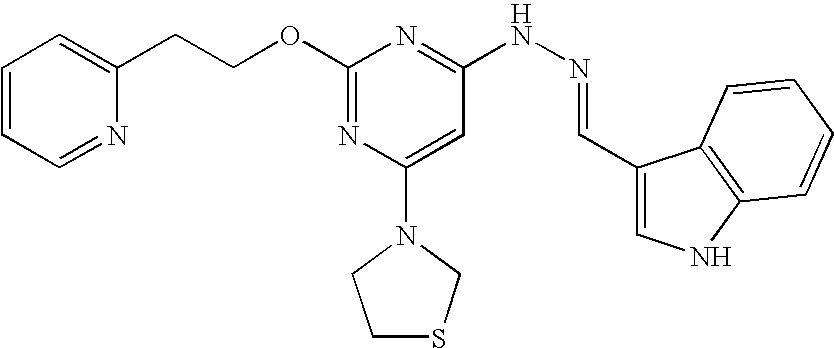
C1(OCCC2=CC=CC=N2)=NC(N2CCSC2)=CC(NN=CC2=CNC3=C2C=CC=C3)=N1
